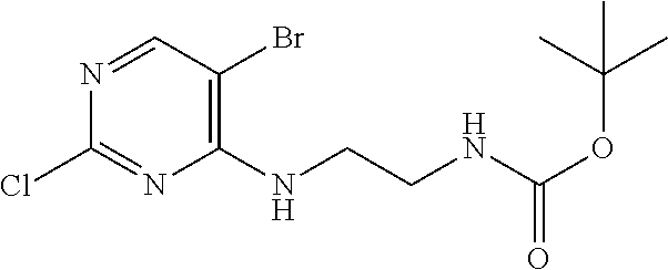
C1=NC(Cl)=NC(NCCNC(OC(C)(C)C)=O)=C1Br
